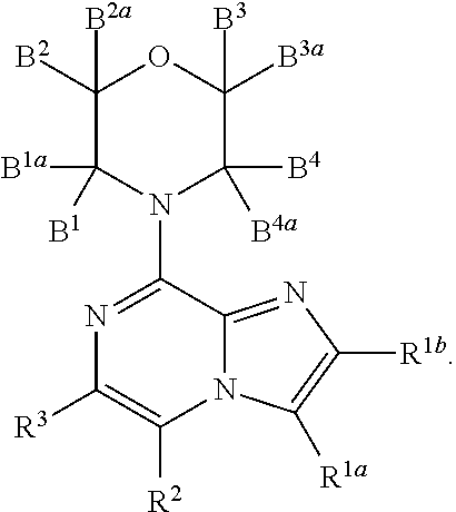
C1([B2a])([B2])C([B1a])([B1])N(C2=NC([R3])=C([R2])N3C2=NC([R1b])=C3[R1a])C([B4])([B4a])C([B3])([B3a])O1
